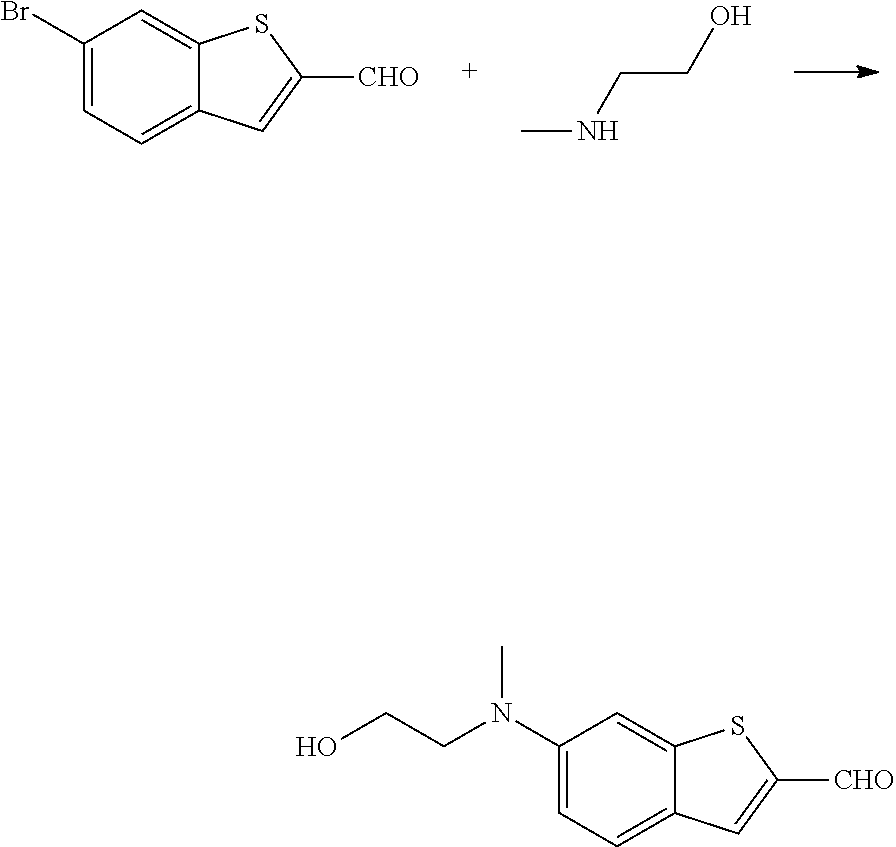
[CHO]C1=CC2=CC=C(N(CCO)C)C=C2S1.C1(Br)=CC=C2C(=C1)SC([CHO])=C2.CNCCO
